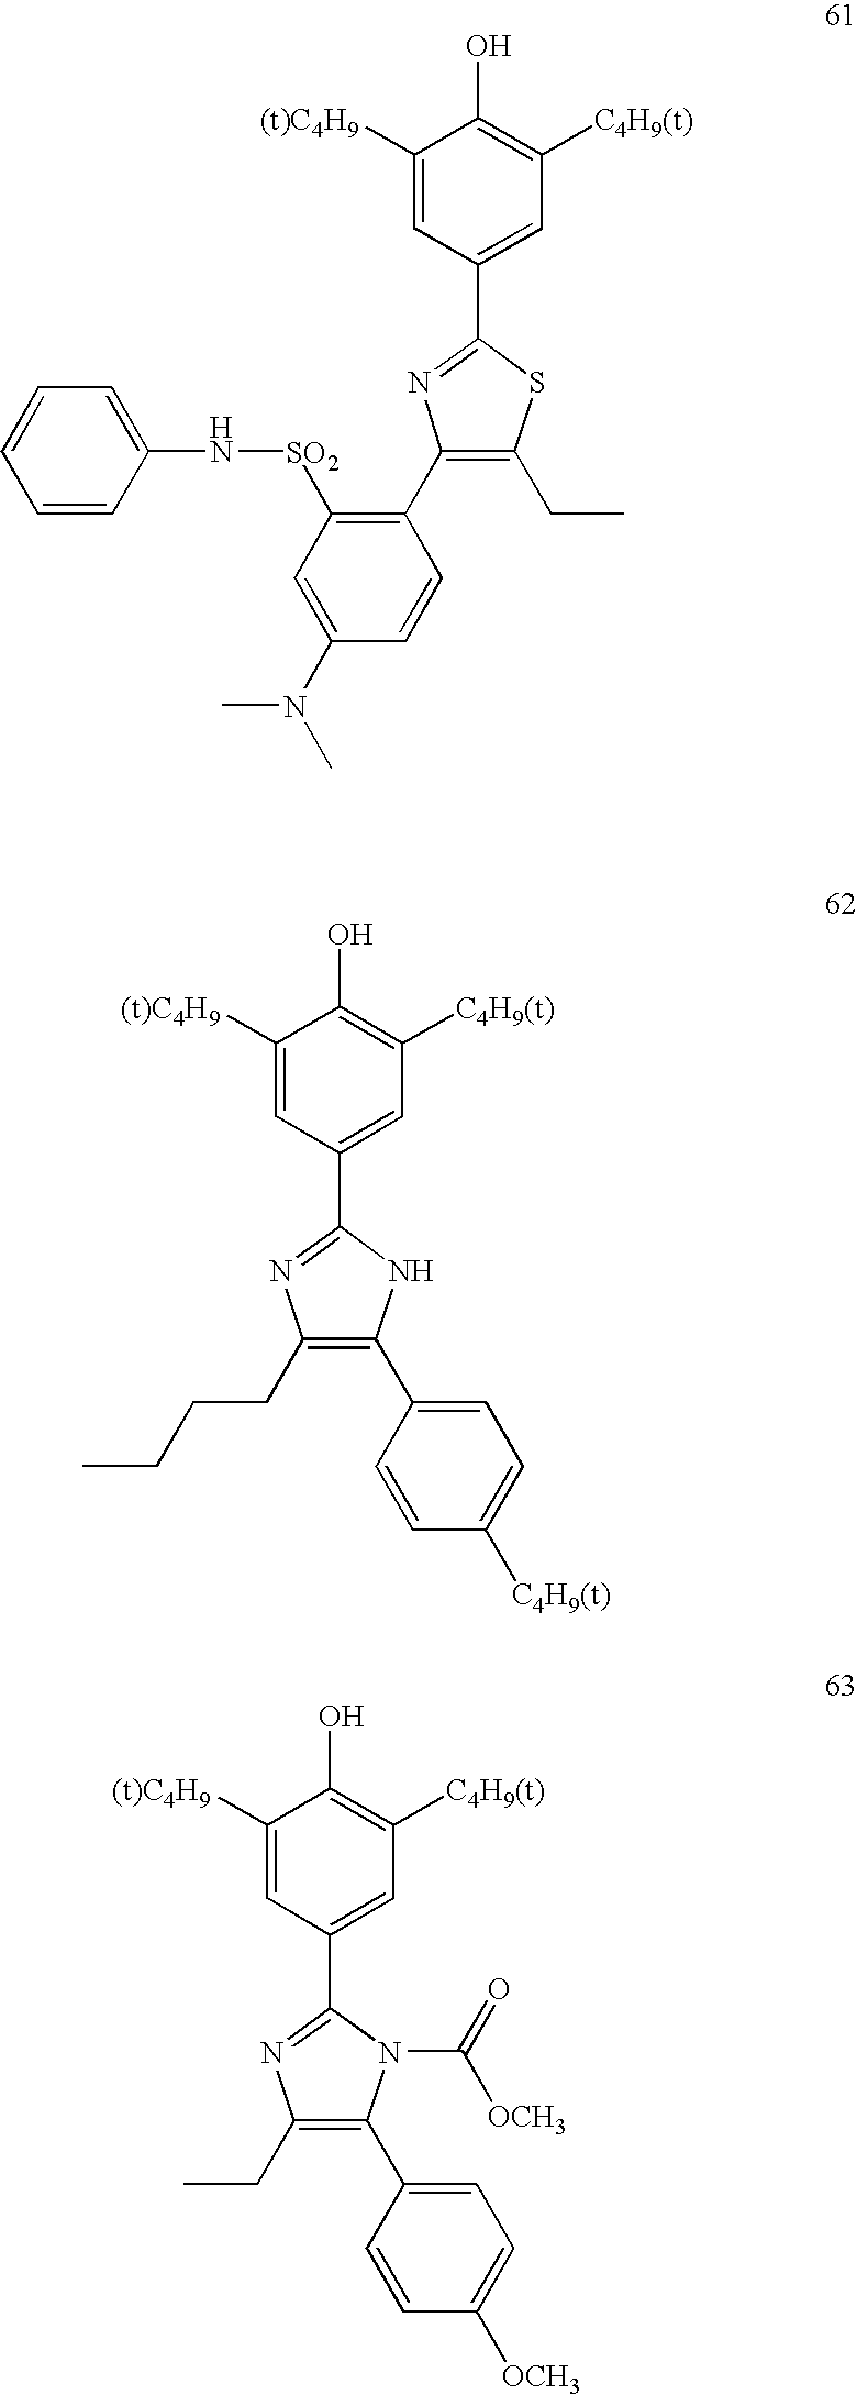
C1([(t)C4H9])=CC(C2=NC(C3=C([SO2]NC4=CC=CC=C4)C=C(N(C)C)C=C3)=C(CC)S2)=CC([C4H9(t)])=C1O.C1([(t)C4H9])=CC(C2=NC(CCCC)=C(C3=CC=C([C4H9(t)])C=C3)N2)=CC([C4H9(t)])=C1O.C1([(t)C4H9])=CC(C2=NC(CC)=C(C3=CC=C([OCH3])C=C3)N2C(=O)[OCH3])=CC([C4H9(t)])=C1O
